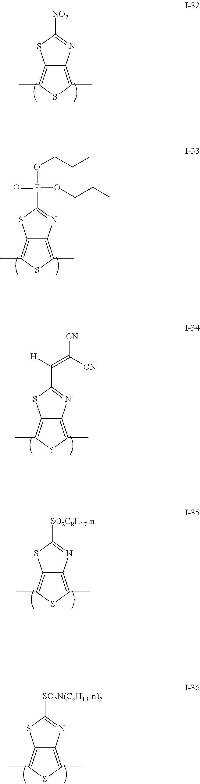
[NO2]C1=NC2=C(C)SC(C)=C2S1.P(C1=NC2=C(C)SC(C)=C2S1)(OCCC)(=O)OCCC.C1(C([H])=C([CN])[CN])=NC2=C(C)SC(C)=C2S1.C1([SO2C8H17-n])=NC2=C(C)SC(C)=C2S1.C1([SO2N(C6H13-n)2])=NC2=C(C)SC(C)=C2S1
